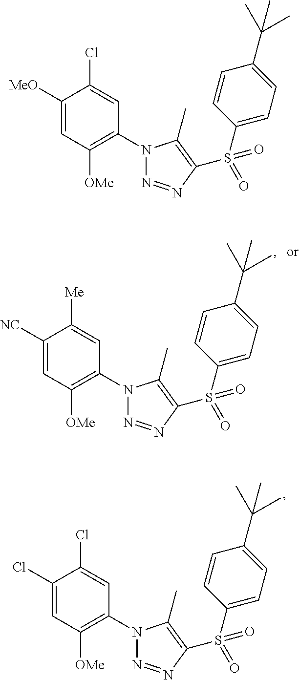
C1([MeO])=CC([OMe])=C(N2N=NC(S(C3=CC=C(C(C)(C)C)C=C3)(=O)=O)=C2C)C=C1Cl.C1(Cl)=CC([OMe])=C(N2N=NC(S(C3=CC=C(C(C)(C)C)C=C3)(=O)=O)=C2C)C=C1Cl.C1([NC])=CC([OMe])=C(N2N=NC(S(C3=CC=C(C(C)(C)C)C=C3)(=O)=O)=C2C)C=C1[Me]
